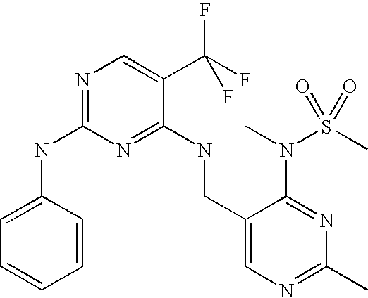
C1(CNC2=NC(NC3=CC=CC=C3)=NC=C2C(F)(F)F)=CN=C(C)N=C1N(C)S(C)(=O)=O
